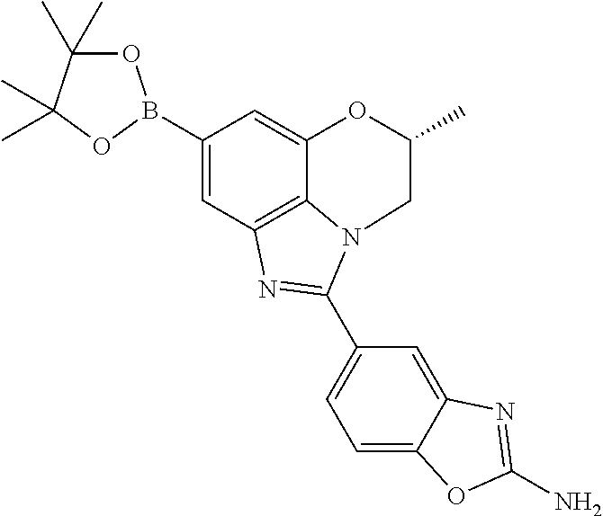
C1(B2OC(C)(C)C(C)(C)O2)=CC2=C3C(=C1)OC(C)CN3C(C1=CC=C3C(=C1)N=C(N)O3)=N2
